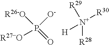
P(=O)([O-])([R27-O])[R26-O].[N+]([R28])([R30])([H])[R29]
